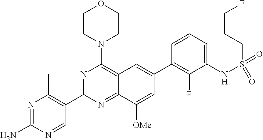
N1=C(N)N=CC(C2=NC(N3CCOCC3)=C3C(=N2)C([OMe])=CC(C2=C(F)C(NS(=O)(=O)CCCF)=CC=C2)=C3)=C1C
